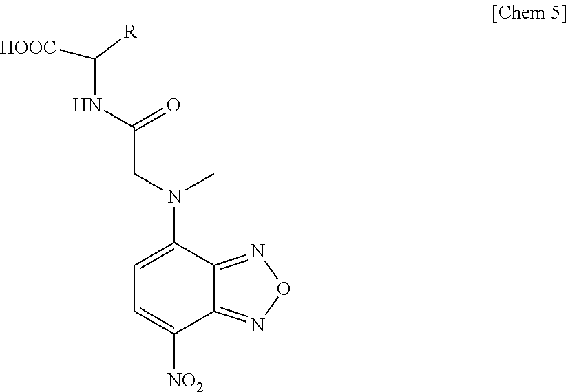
C1=C(N(CC(NC([HOOC])[R])=O)C)C2=NON=C2C([NO2])=C1
